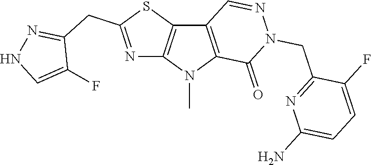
C12=C(N(C)C3=C1C=NN(CC1=NC(N)=CC=C1F)C3=O)N=C(CC1=NNC=C1F)S2
